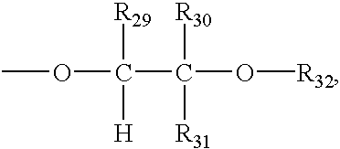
COC(C([R30])(O[R32])[R31])([R29])[H]
